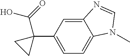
C1=C(C2(C(O)=O)CC2)C=C2C(=C1)N(C)C=N2
